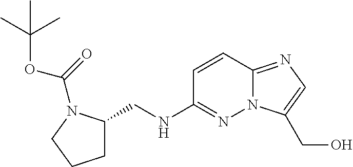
C1(NCC2CCCN2C(=O)OC(C)(C)C)=NN2C(=NC=C2CO)C=C1
